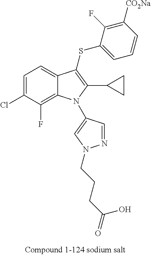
C1=C(Cl)C(F)=C2C(=C1)C(SC1=CC=CC([CO2Na])=C1F)=C(C1CC1)N2C1=CN(CCCC(=O)O)N=C1
